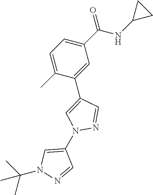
C1=C(C)C(C2=CN(C3=CN(C(C)(C)C)N=C3)N=C2)=CC(C(NC2CC2)=O)=C1
